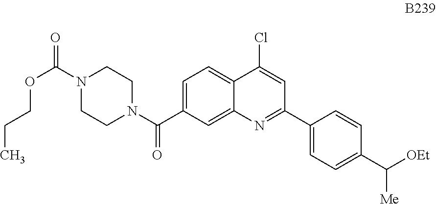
C1=C(C(N2CCN(C(=O)OCCC)CC2)=O)C=C2C(=C1)C(Cl)=CC(C1=CC=C(C([Me])[OEt])C=C1)=N2
